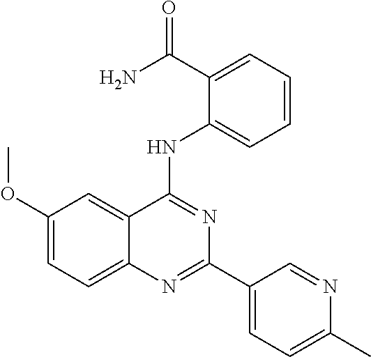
C1(OC)=CC=C2C(=C1)C(NC1=CC=CC=C1C(N)=O)=NC(C1=CC=C(C)N=C1)=N2
